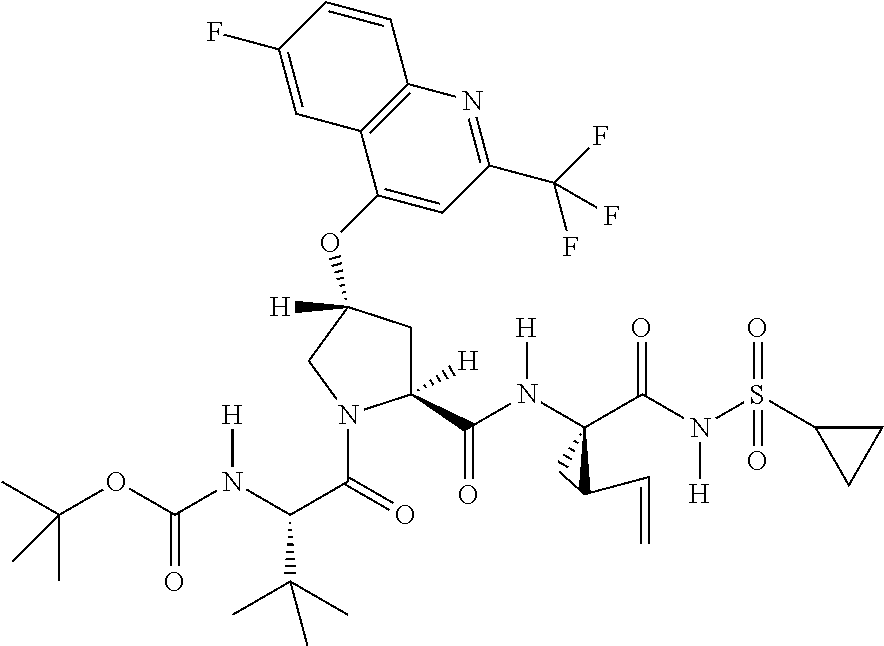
C12=C(N=C(C(F)(F)F)C=C1OC1([H])CC([H])(C(N([H])C3(C(N(S(=O)(=O)C4CC4)[H])=O)CC3C=C)=O)N(C(=O)C(N(C(OC(C)(C)C)=O)[H])C(C)(C)C)C1)C=CC(F)=C2
